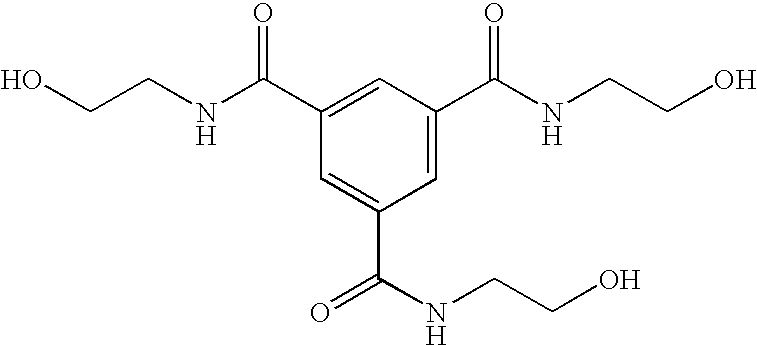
C1(C(NCCO)=O)=CC(C(NCCO)=O)=CC(C(=O)NCCO)=C1
